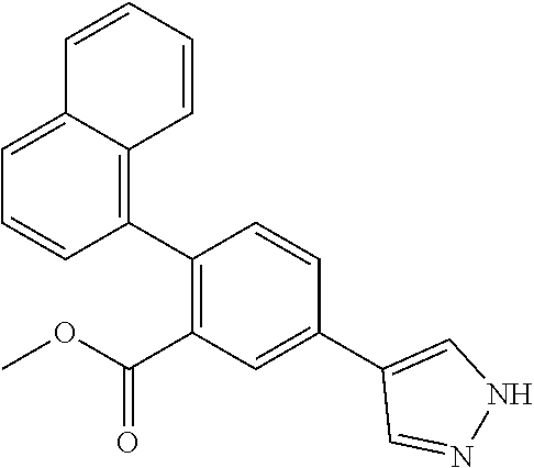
C1(C2=C(C(OC)=O)C=C(C3=CNN=C3)C=C2)=C2C(=CC=C1)C=CC=C2
